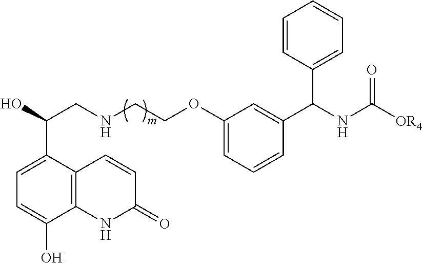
C1=C(C(O)CNCCOC2=CC=CC(C(NC([OR4])=O)C3=CC=CC=C3)=C2)C2=C(C(O)=C1)NC(=O)C=C2
